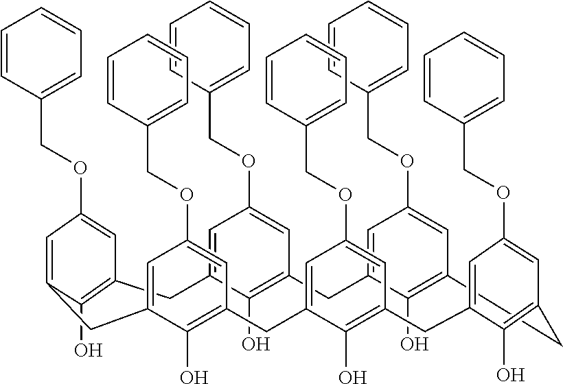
C1=CC(COC2=CC3=C(O)C(=C2)CC2=C(O)C(=CC(OCC4=CC=CC=C4)=C2)CC2=CC(OCC4=CC=CC=C4)=CC(=C2O)CC2=CC(OCC4=CC=CC=C4)=CC(=C2O)CC2=CC(OCC4=CC=CC=C4)=CC(=C2O)CC2=C(O)C(=CC(OCC4=CC=CC=C4)=C2)C3)=CC=C1
